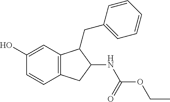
C12=C(C=C(O)C=C1)C(CC1=CC=CC=C1)C(NC(=O)OCC)C2
